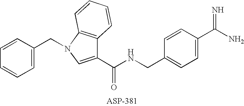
C1=C(CN2C3=C(C(C(NCC4=CC=C(C(N)=N)C=C4)=O)=C2)C=CC=C3)C=CC=C1
